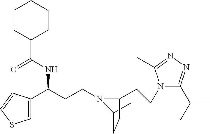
N1(CCC(C2=CSC=C2)NC(C2CCCCC2)=O)C2CC(N3C(C(C)C)=NN=C3C)CC1CC2
